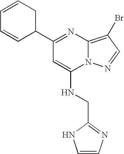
C1(C2CC=CC=C2)=NC2=C(Br)C=NN2C(NCC2=NC=CN2)=C1
